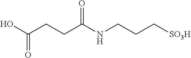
OC(CCC(NCCC[SO3H])=O)=O
